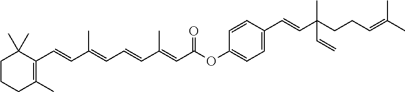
C(C(C)=CC=CC(C)=CC(=O)OC1=CC=C(C=CC(CCC=C(C)C)(C)C=C)C=C1)=CC1=C(C)CCCC1(C)C
